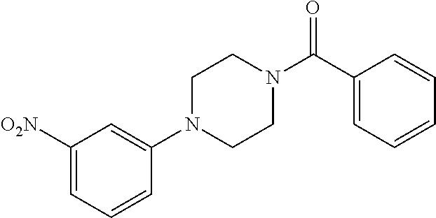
C1N(C2=CC([O2N])=CC=C2)CCN(C(C2=CC=CC=C2)=O)C1
